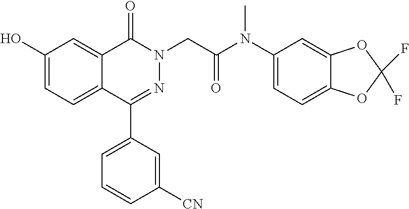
C1(O)=CC=C2C(=C1)C(=O)N(CC(=O)N(C1=CC=C3C(=C1)OC(F)(F)O3)C)N=C2C1=CC=CC([CN])=C1
